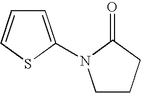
C1=C(N2CCCC2=O)SC=C1
